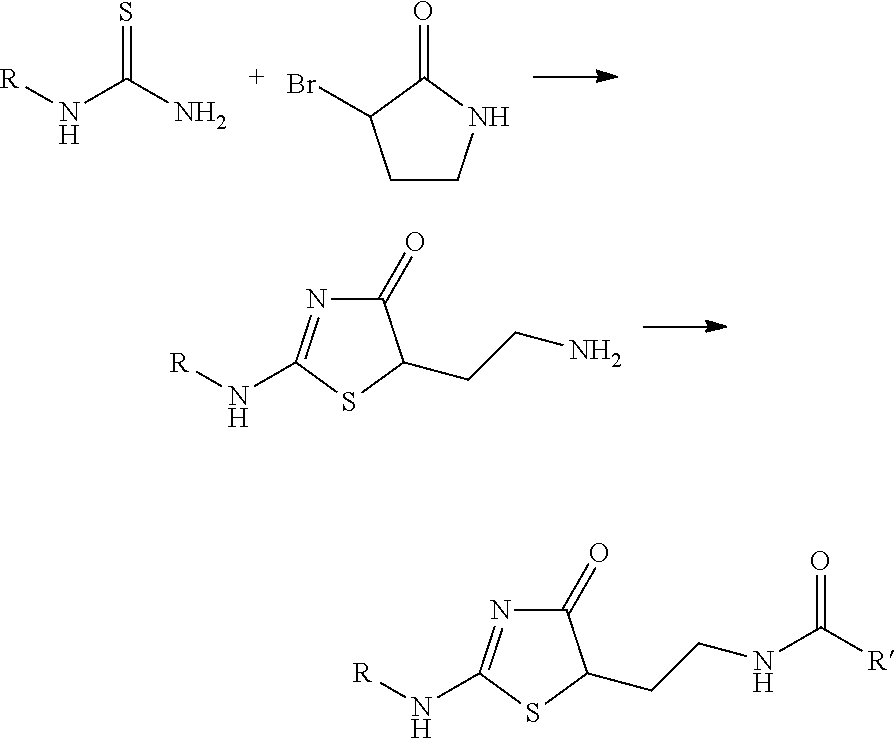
[R]NC(N)=S.O=C1NCCC1Br.C1(=O)N=C(N[R])SC1CCN.C1(=O)N=C(N[R])SC1CCNC(=O)[R]
